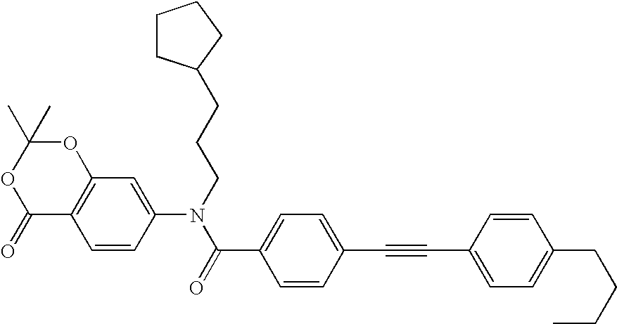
O1C(C)(C)OC(=O)C2=C1C=C(N(CCCC1CCCC1)C(=O)C1=CC=C(C#CC3=CC=C(CCCC)C=C3)C=C1)C=C2
